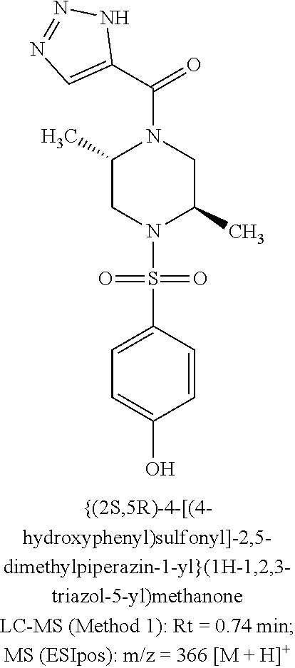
C1(C)CN(S(=O)(=O)C2=CC=C(O)C=C2)C(C)CN1C(C1=CN=NN1)=O
